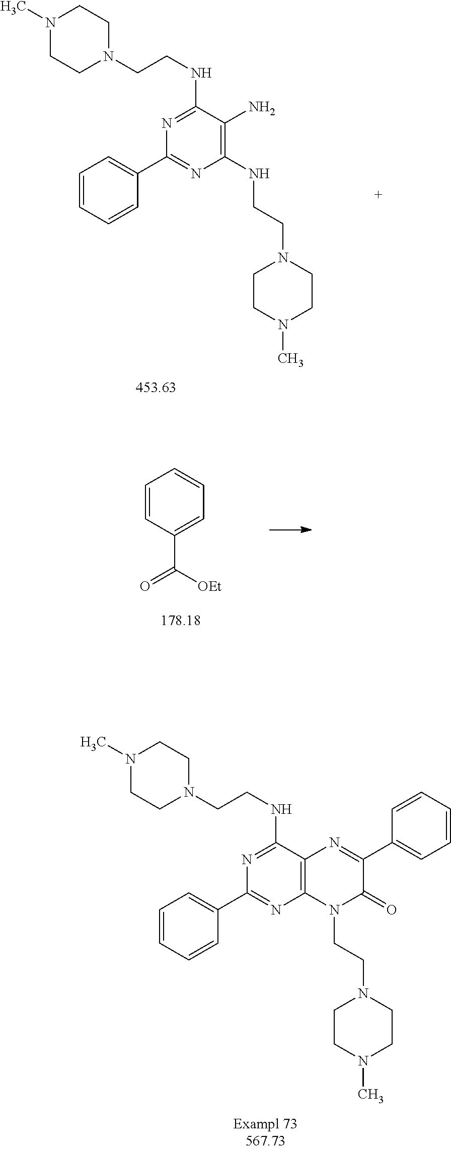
C1=CC=CC(C2=NC(NCCN3CCN(C)CC3)=C(N)C(NCCN3CCN(C)CC3)=N2)=C1.C1=CC(C([OEt])=O)=CC=C1.C1=CC=CC(C2=NC3=C(C(NCCN4CCN(C)CC4)=N2)N=C(C2=CC=CC=C2)C(=O)N3CCN2CCN(C)CC2)=C1
